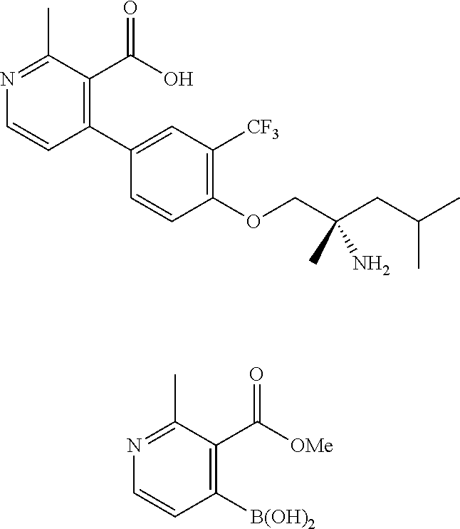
N1=C(C)C(C(=O)O)=C(C2=CC([CF3])=C(OCC(CC(C)C)(C)N)C=C2)C=C1.N1=C(C)C(C(=O)[OMe])=C([B(OH)2])C=C1
